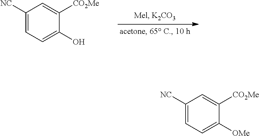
C1([NC])=CC=C(O)C([CO2Me])=C1.C1([NC])=CC=C([OMe])C([CO2Me])=C1
